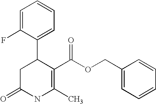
C1=C(F)C(C2CC(=O)NC(C)=C2C(OCC2=CC=CC=C2)=O)=CC=C1
